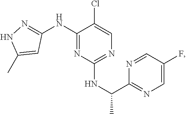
C1=C(F)C=NC(C(NC2=NC=C(Cl)C(NC3=NNC(C)=C3)=N2)C)=N1
